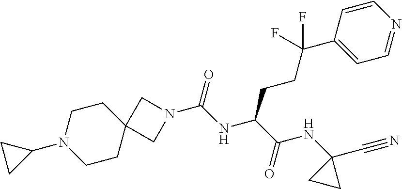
C1N(C2CC2)CCC2(C1)CN(C(NC(C(NC1(C#N)CC1)=O)CCC(C1=CC=NC=C1)(F)F)=O)C2
